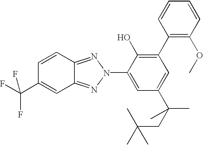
C1=CC2=NN(C3=CC(C(CC(C)(C)C)(C)C)=CC(C4=C(OC)C=CC=C4)=C3O)N=C2C=C1C(F)(F)F
